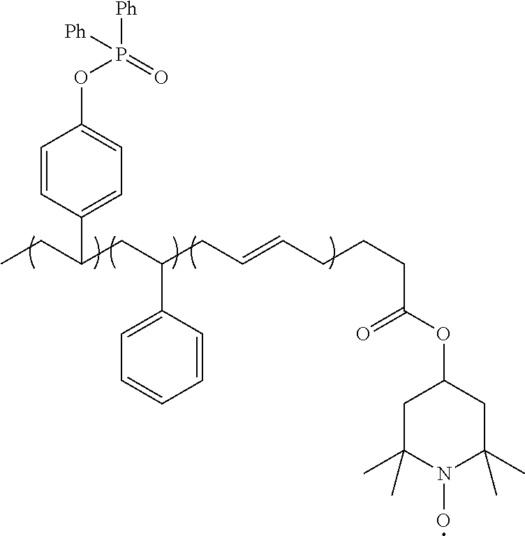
C1=CC(C(CC)CC(CC=CCCCC(OC2CC(C)(C)N(O)C(C)(C)C2)=O)C2=CC=CC=C2)=CC=C1OP(=O)([Ph])[Ph]
